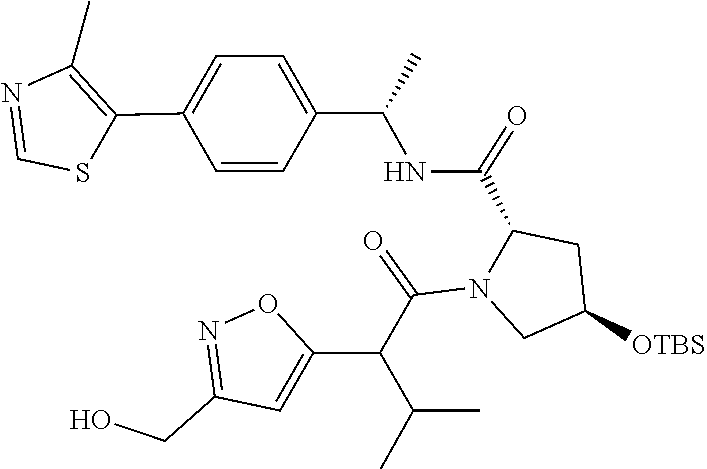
S1C(C2=CC=C(C(NC(C3N(C(C(C4=CC(CO)=NO4)C(C)C)=O)CC([OTBS])C3)=O)C)C=C2)=C(C)N=C1
